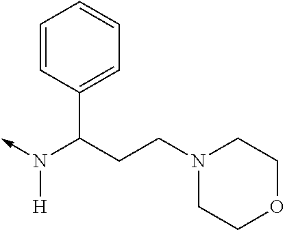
C-N(C(CCN1CCOCC1)C1=CC=CC=C1)[H]
